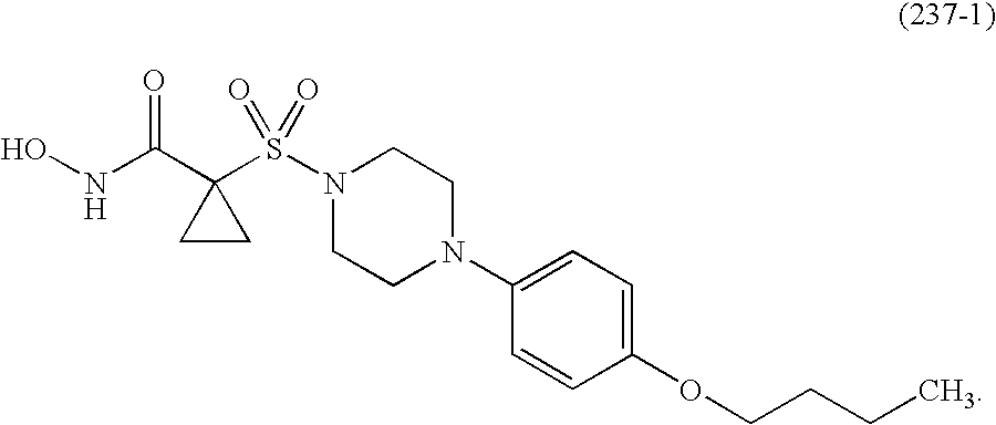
C1(C(NO)=O)(S(N2CCN(C3=CC=C(OCCCC)C=C3)CC2)(=O)=O)CC1
